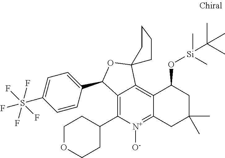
C12=C(C3CCOCC3)[N+]([O-])=C3C(=C1C1(OC2C2=CC=C(S(F)(F)(F)(F)F)C=C2)CCCC1)C(O[Si](C(C)(C)C)(C)C)CC(C)(C)C3
